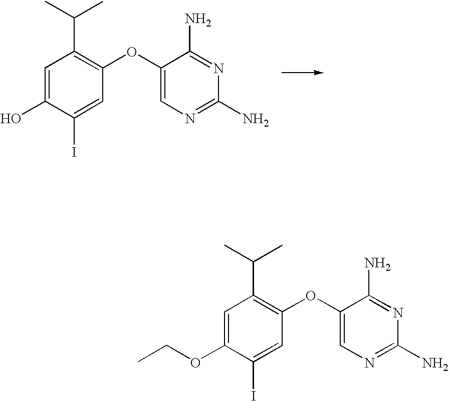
C1=C(O)C(I)=CC(OC2=CN=C(N)N=C2N)=C1C(C)C.C1=C(OCC)C(I)=CC(OC2=CN=C(N)N=C2N)=C1C(C)C
